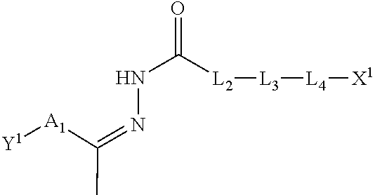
[Y1][A1]C(=NNC(=O)[L2][L3][L4][X1])C
